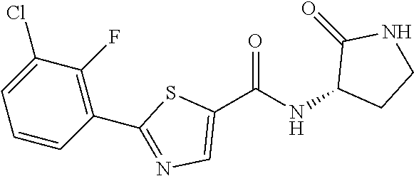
C1(C(NC2CCNC2=O)=O)=CN=C(C2=C(F)C(Cl)=CC=C2)S1
